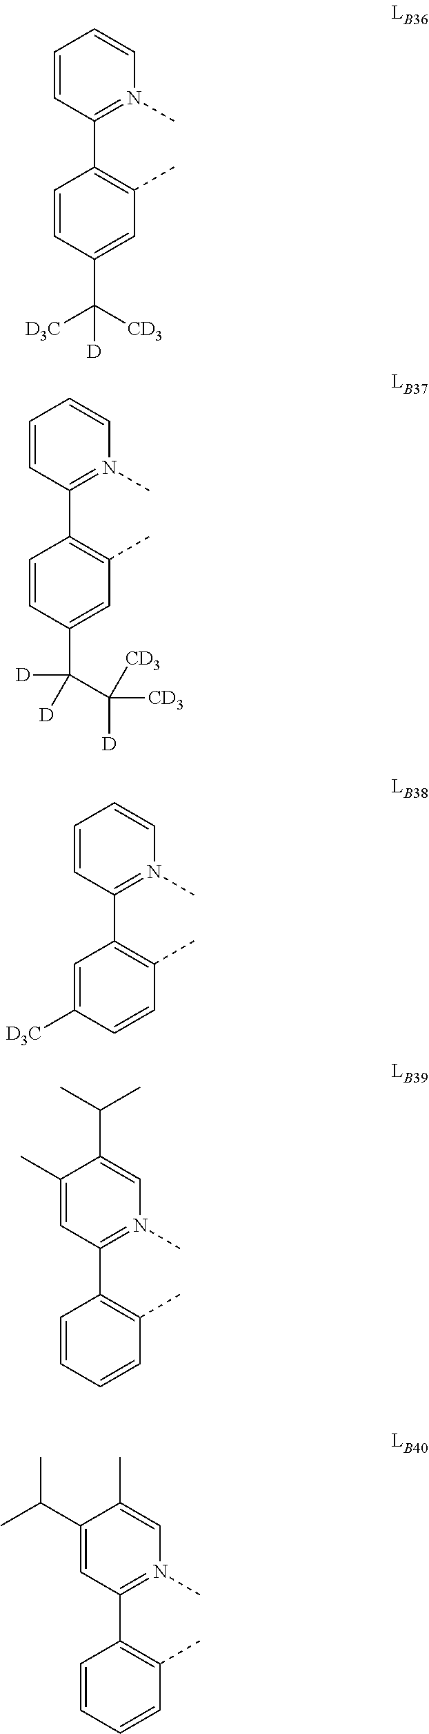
C1=CC=CN(C)=C1C1=C(C)C=C(C([CD3])([D3C])[D])C=C1.C1=CC=CN(C)=C1C1=C(C)C=C(C(C([D])([CD3])[CD3])([D])[D])C=C1.C1=CC=CN(C)=C1C1=C(C)C=CC([D3C])=C1.C1=C(C)C(C(C)C)=CN(C)=C1C1=C(C)C=CC=C1.C1=C(C(C)C)C(C)=CN(C)=C1C1=C(C)C=CC=C1
